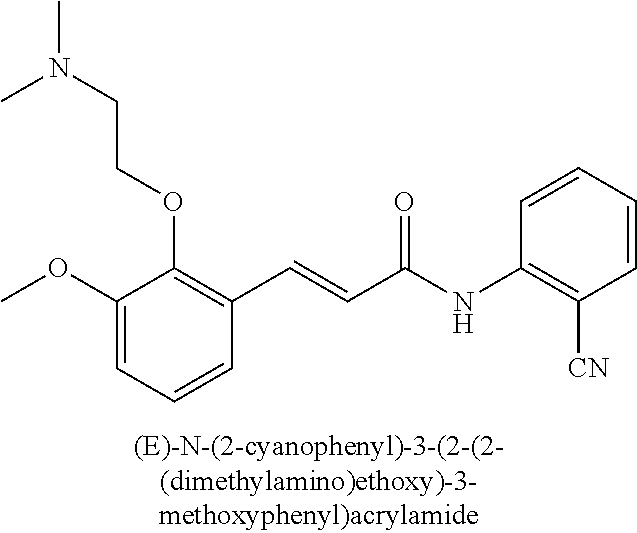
C1(OC)=CC=CC(C=CC(NC2=C([CN])C=CC=C2)=O)=C1OCCN(C)C
